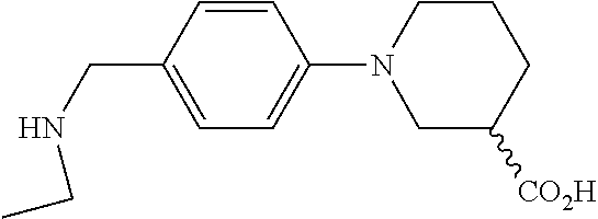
C1=CC(CNCC)=CC=C1N1CCCC([CO2H])C1
